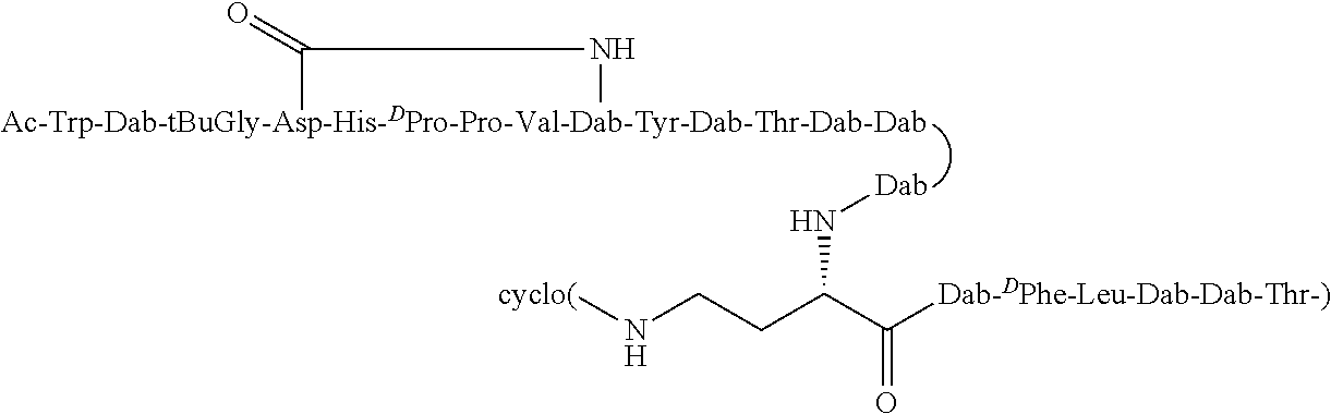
[Ac-Trp-Dab-tBuGly-Asp-His-DPro-Pro-Val-Dab-Tyr-Dab-Thr-Dab-Dab]1C(=O)N1.[Dab]NC(CCN[cyclo(])C([Dab-DPhe-Leu-Dab-Dab-Thr-)])=O
